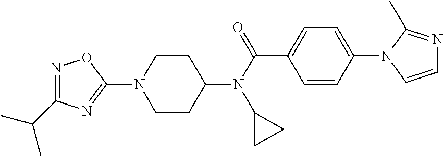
C1(N2CCC(N(C(=O)C3=CC=C(N4C=CN=C4C)C=C3)C3CC3)CC2)=NC(C(C)C)=NO1
